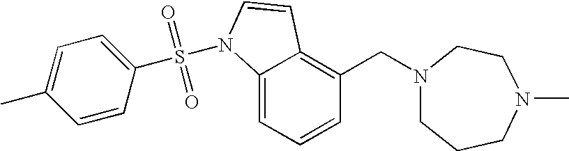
C1=CC=C2C(=C1CN1CCCN(C)CC1)C=CN2S(C1=CC=C(C)C=C1)(=O)=O
